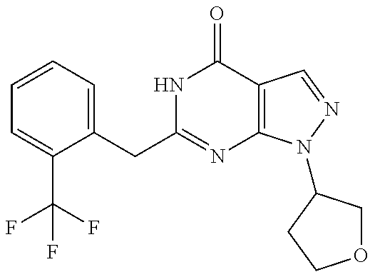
C(C1=NC2=C(C(=O)N1)C=NN2C1COCC1)C1=CC=CC=C1C(F)(F)F
